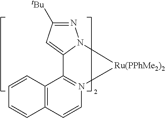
C12=N([Ru(PPhMe2)2]N3C1=CC([tBu])=N3)C=CC1=C2C=CC=C1
